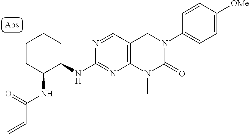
C1(NC2C(NC(=O)C=C)CCCC2)=NC2=C(C=N1)CN(C1=CC=C([OMe])C=C1)C(=O)N2C
